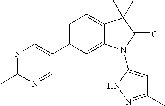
C1=C(C2=CN=C(C)N=C2)C=C2C(=C1)C(C)(C)C(=O)N2C1=CC(C)=NN1
